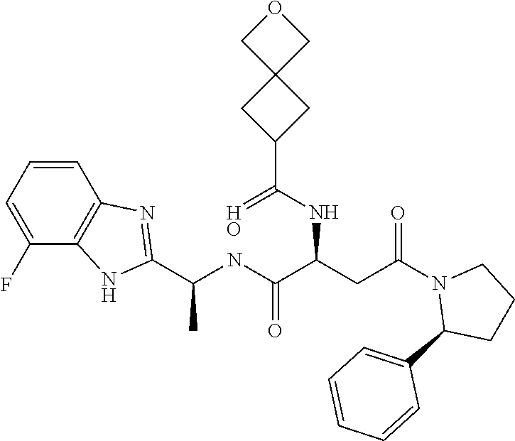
C1=C(F)C2=C(C=C1)N=C(C(C)NC(=O)C(NC(=O)C1CC3(COC3)C1)CC(N1C(C3=CC=CC=C3)CCC1)=O)N2
